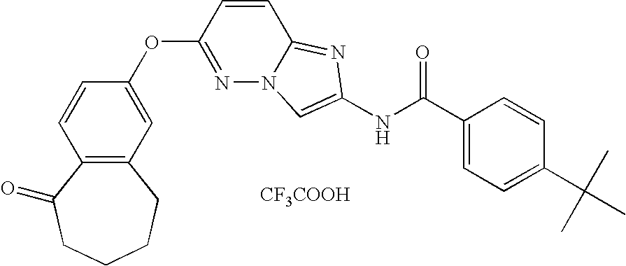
C1(OC2=NN3C(=NC(NC(C4=CC=C(C(C)(C)C)C=C4)=O)=C3)C=C2)=CC2=C(C=C1)C(=O)CCCC2.[CF3COOH]
